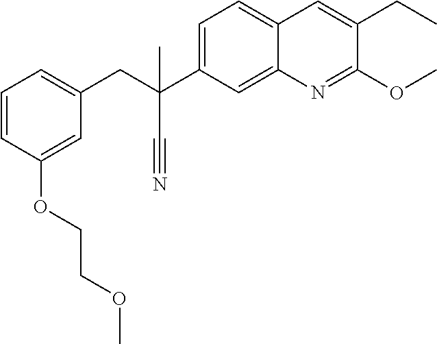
C1=C(C(CC2=CC=CC(OCCOC)=C2)(C#N)C)C=C2C(=C1)C=C(CC)C(OC)=N2
